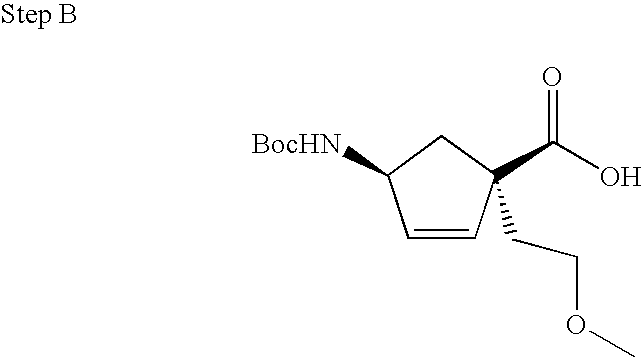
C1=CC(C(O)=O)(CCOC)CC1[BocHN]
